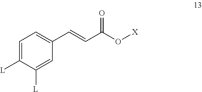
C1=C([L])C([L])=CC(C=CC(O[X])=O)=C1
